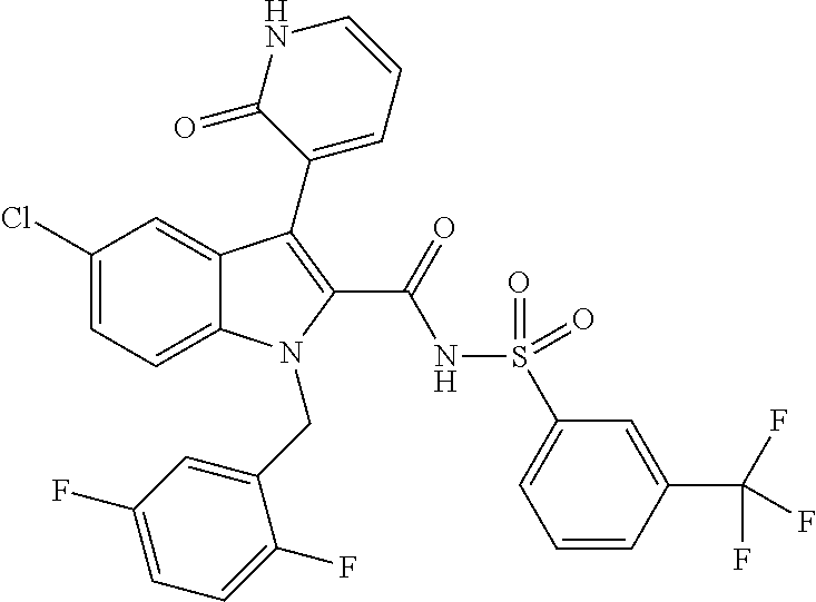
C1(Cl)=CC=C2C(=C1)C(C1=CC=CNC1=O)=C(C(=O)NS(=O)(=O)C1=CC=CC(C(F)(F)F)=C1)N2CC1=CC(F)=CC=C1F
